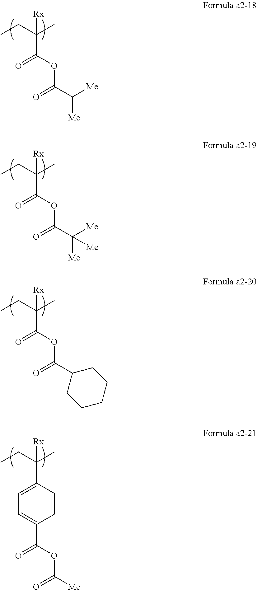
C(OC(C(CC)(C)[Rx])=O)(C([Me])[Me])=O.C(OC(C(CC)(C)[Rx])=O)(C([Me])([Me])[Me])=O.C(OC(C(CC)(C)[Rx])=O)(=O)C1CCCCC1.C1(C(CC)(C)[Rx])=CC=C(C(=O)OC([Me])=O)C=C1
